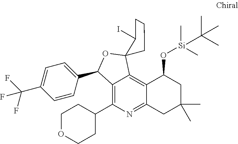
C12=C(C3CCOCC3)N=C3C(=C1C1(OC2C2=CC=C(C(F)(F)F)C=C2)CCCC1I)C(O[Si](C)(C)C(C)(C)C)CC(C)(C)C3
